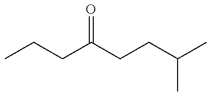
C(CC(CCC(C)C)=O)C
